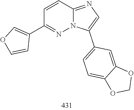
C1(C2=COC=C2)=NN2C(=NC=C2C2=CC=C3C(=C2)OCO3)C=C1
